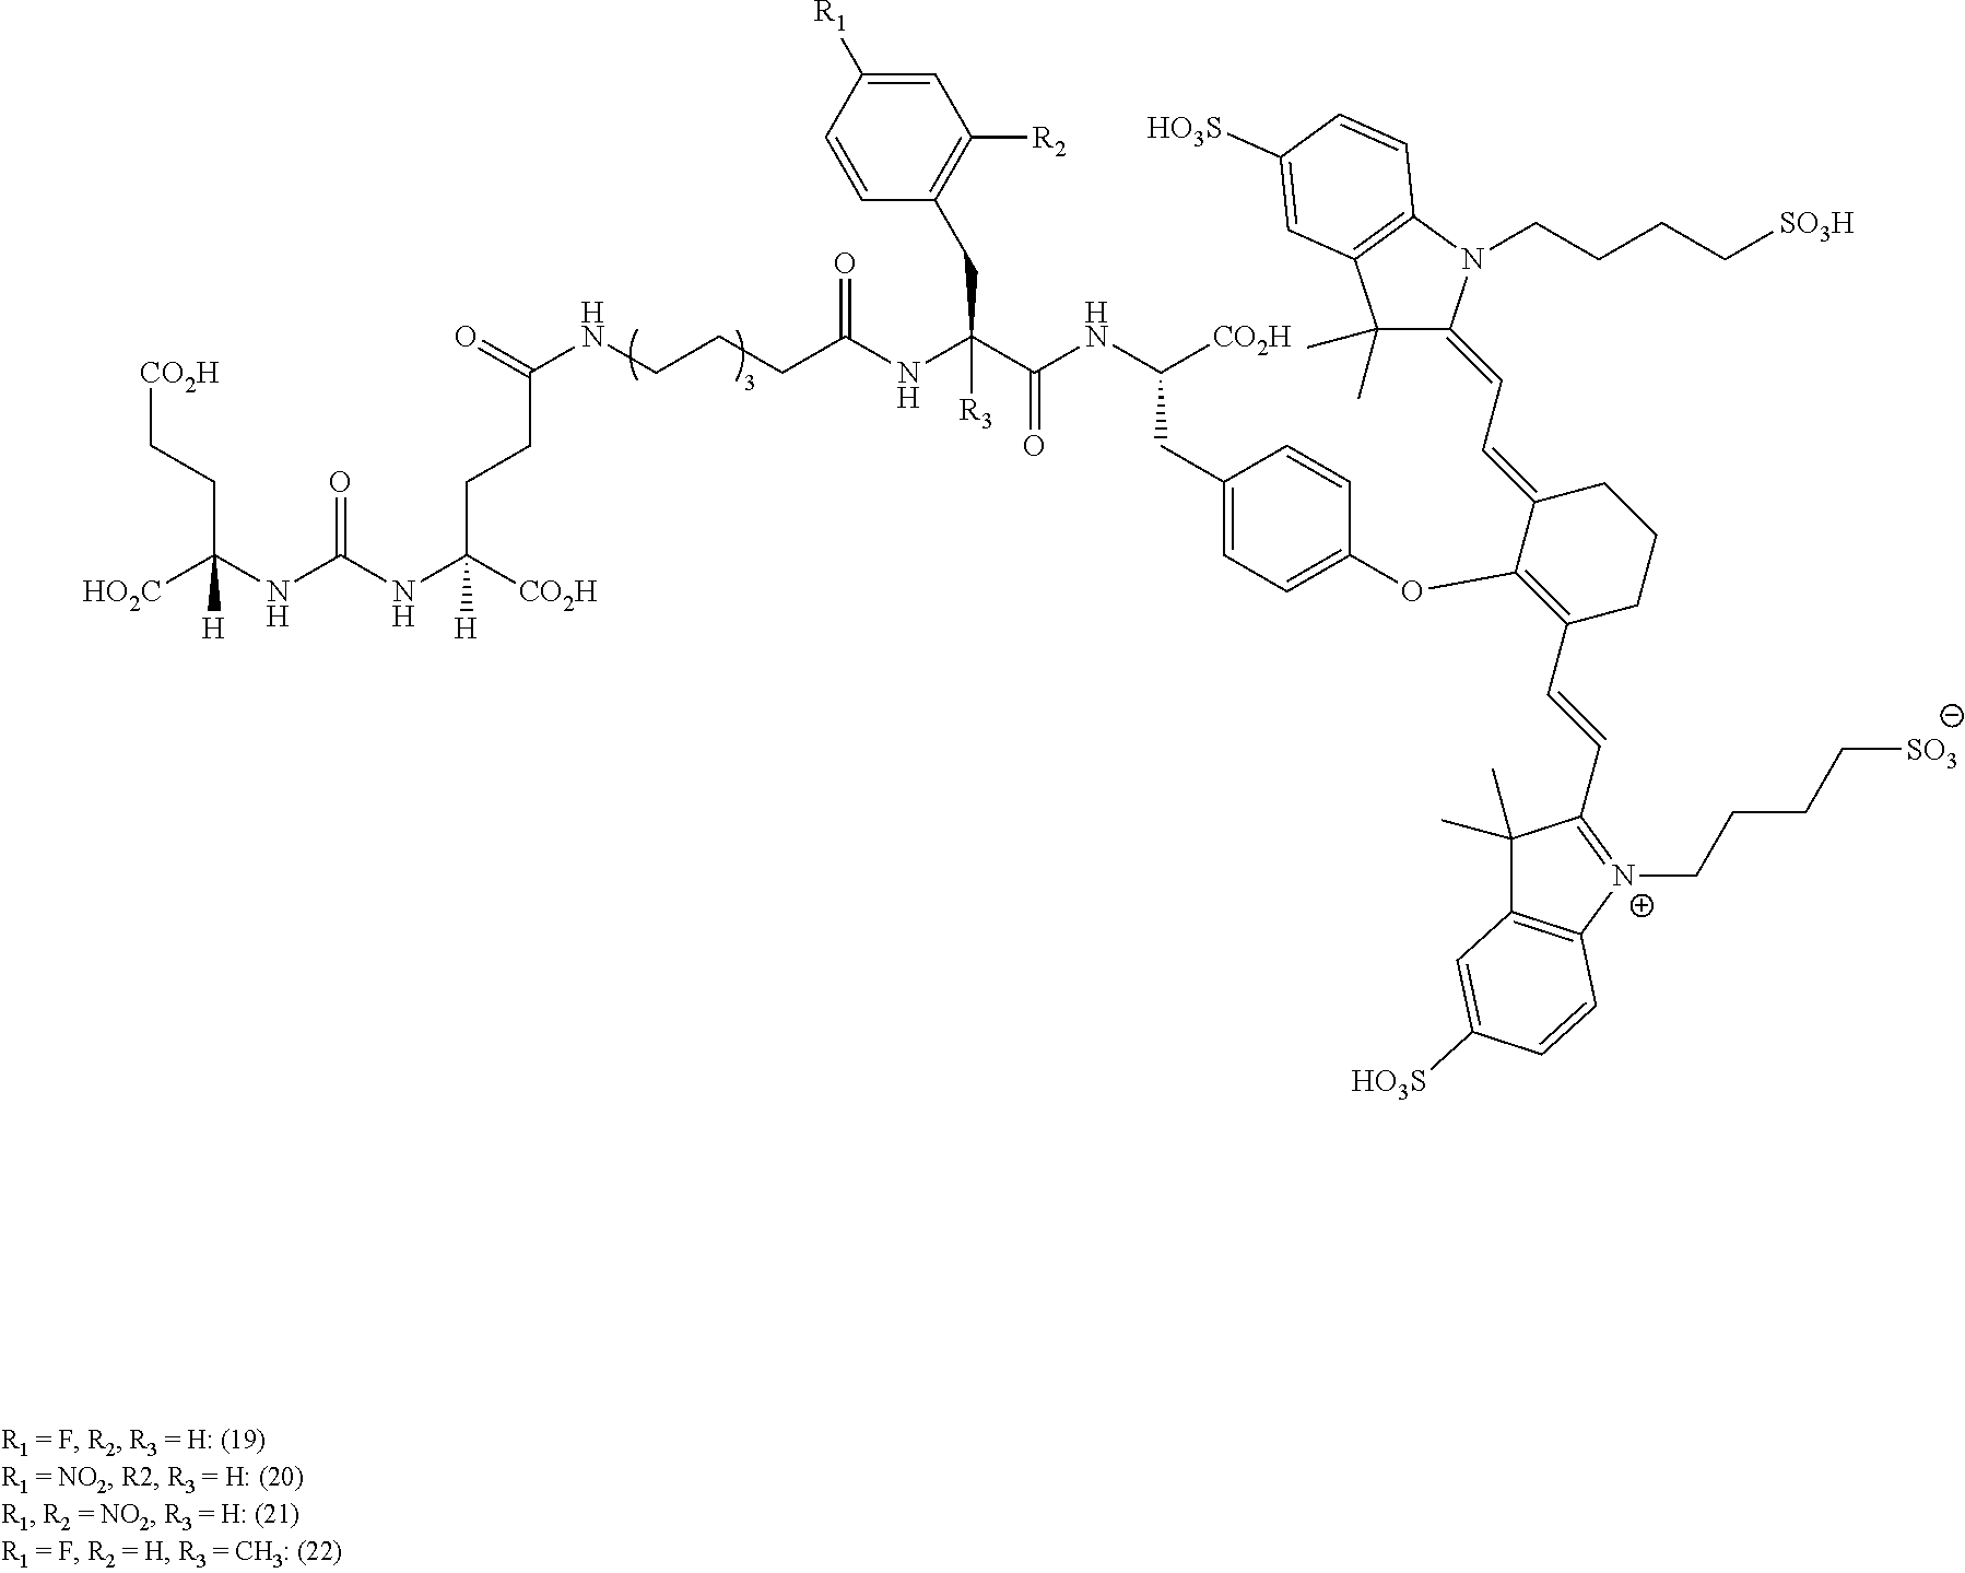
[HO2C]C(NC(NC([CO2H])([H])CCC(NCCCC(NC(C(NC([CO2H])CC1=CC=C(OC2=C(C=CC3=[N+](CCCC[SO3])C4=C(C3(C)C)C=C([HO3S])C=C4)CCCC2=CC=C2C(C)(C)C3=C(N2CCCC[SO3H])C=CC([HO3S])=C3)C=C1)=O)(CC1=C([R2])C=C([R1])C=C1)[R3])=O)=O)=O)(CC[CO2H])[H]
